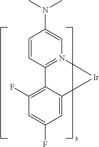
C1=CC(N(C)C)=CN2=C1C1=C(F)C=C(F)C=C1[Ir]2
